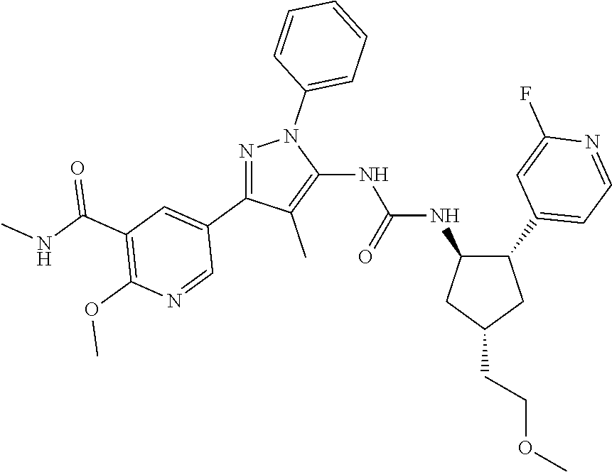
N1=C(C2=CC(C(NC)=O)=C(OC)N=C2)C(C)=C(NC(NC2C(C3=CC=NC(F)=C3)CC(CCOC)C2)=O)N1C1=CC=CC=C1
